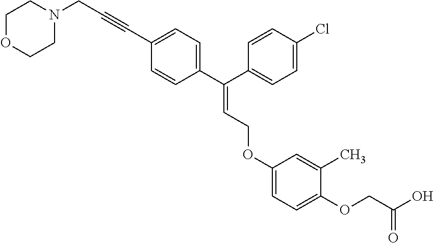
C1(C#CCN2CCOCC2)=CC=C(C(C2=CC=C(Cl)C=C2)=CCOC2=CC=C(OCC(O)=O)C(C)=C2)C=C1
